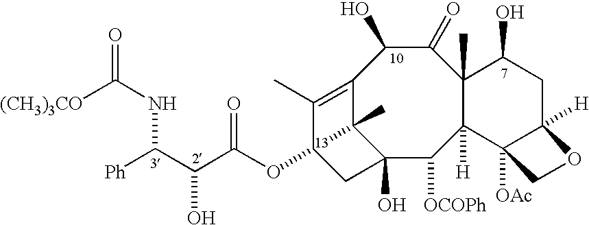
C12=C(C)C(OC(C(C(NC([(CH3)3CO])=O)[Ph])O)=O)CC(O)(C1(C)C)C([OCOPh])C1([H])C(C)(C(=O)C2O)C(O)CC2([H])C1([OAc])CO2
